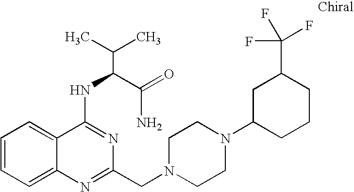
C1=CC=C2C(=C1)C(NC(C(N)=O)C(C)C)=NC(CN1CCN(C3CCCC(C(F)(F)F)C3)CC1)=N2
